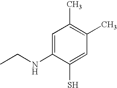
C1=C(NCC)C(S)=CC(C)=C1C
